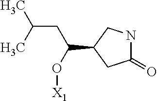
C1(=O)NCC(C(CC(C)C)O[X1])C1
